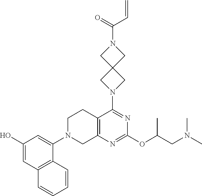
C1(O)=CC2=C(C(N3CC4=C(CC3)C(N3CC5(C3)CN(C(=O)C=C)C5)=NC(OC(CN(C)C)C)=N4)=C1)C=CC=C2
